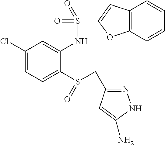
C1(Cl)=CC=C(S(CC2=NNC(N)=C2)=O)C(NS(=O)(=O)C2=CC3=C(O2)C=CC=C3)=C1
